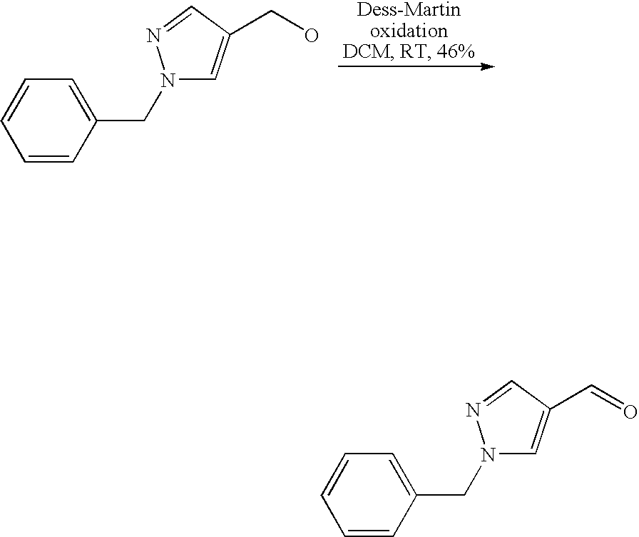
C1=CC(CN2C=C(CO)C=N2)=CC=C1.C1=CC(CN2C=C(C=O)C=N2)=CC=C1
